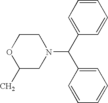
C1COC(C)CN1C(C1=CC=CC=C1)C1=CC=CC=C1
